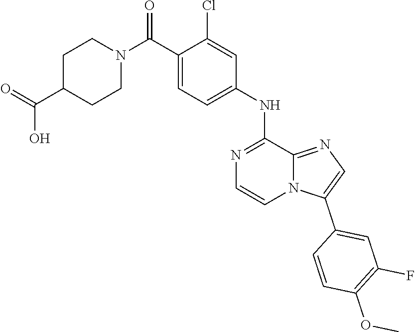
C1=CN2C(=NC=C2C2=CC(F)=C(OC)C=C2)C(NC2=CC=C(C(N3CCC(C(=O)O)CC3)=O)C(Cl)=C2)=N1
